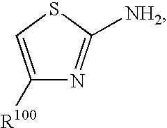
C1([R100])=CSC([NH2])=N1
